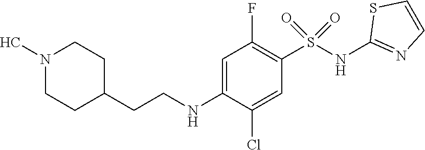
C1=C(NCCC2CCN(C)CC2)C(Cl)=CC(S(NC2=NC=CS2)(=O)=O)=C1F
